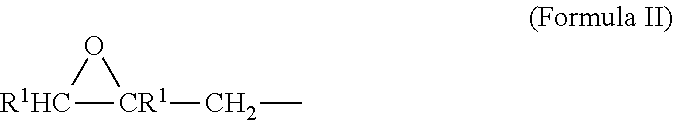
[R1HC]1[CR1](CC)O1
